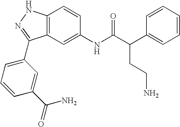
C12=C(C=C(NC(C(C3=CC=CC=C3)CCN)=O)C=C1)C(C1=CC=CC(C(=O)N)=C1)=NN2
